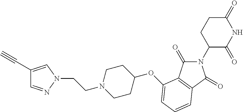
C1(=O)CCC(N2C(=O)C3=C(C2=O)C=CC=C3OC2CCN(CCN3C=C(C#C)C=N3)CC2)C(=O)N1
